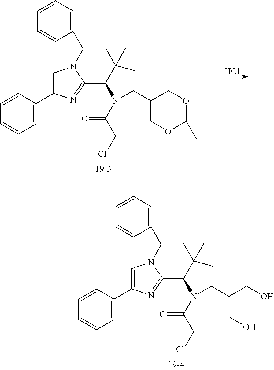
C1=CC(C2=CN(CC3=CC=CC=C3)C(C(N(CC3COC(C)(C)OC3)C(CCl)=O)C(C)(C)C)=N2)=CC=C1.Cl.C1=CC(C2=CN(CC3=CC=CC=C3)C(C(N(CC(CO)CO)C(CCl)=O)C(C)(C)C)=N2)=CC=C1
